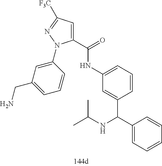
C1(C(NC2=CC=CC(C(C3=CC=CC=C3)NC(C)C)=C2)=O)=CC([F3C])=NN1C1=CC(CN)=CC=C1
